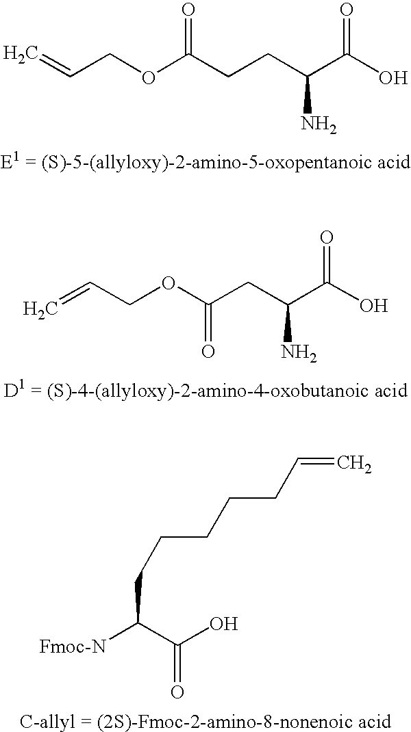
C=CCOC(CCC(C(O)=O)N)=O.C=CCOC(CC(C(O)=O)N)=O.C=CCCCCCC([Fmoc-N])C(O)=O
